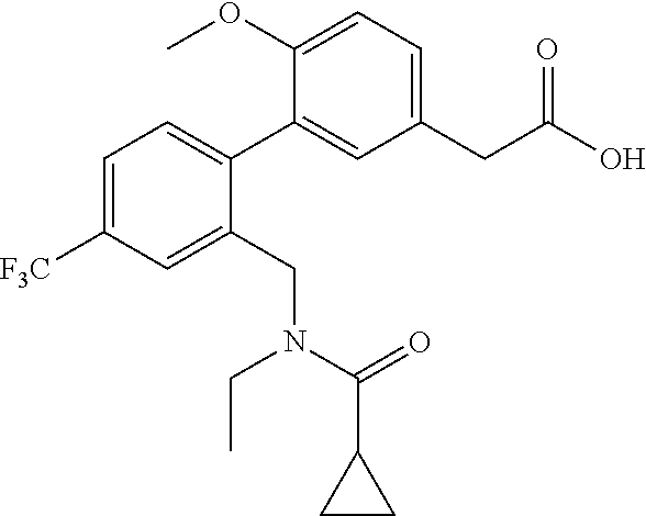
C1=C([F3C])C=C(CN(CC)C(=O)C2CC2)C(C2=CC(CC(=O)O)=CC=C2OC)=C1
